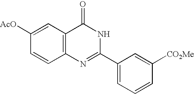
C1([AcO])=CC2=C(C=C1)N=C(C1=CC=CC([CO2Me])=C1)NC2=O
